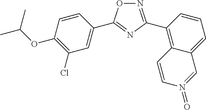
N1=C(C2=C3C(=CC=C2)C=N(=O)C=C3)N=C(C2=CC(Cl)=C(OC(C)C)C=C2)O1
